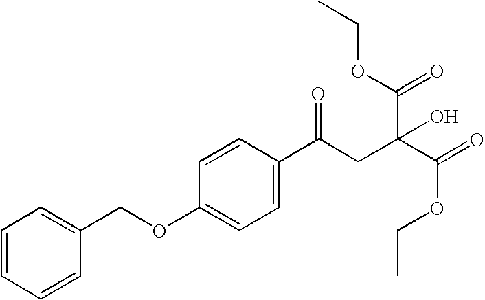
C1=CC=CC(COC2=CC=C(C(CC(C(=O)OCC)(C(OCC)=O)O)=O)C=C2)=C1
